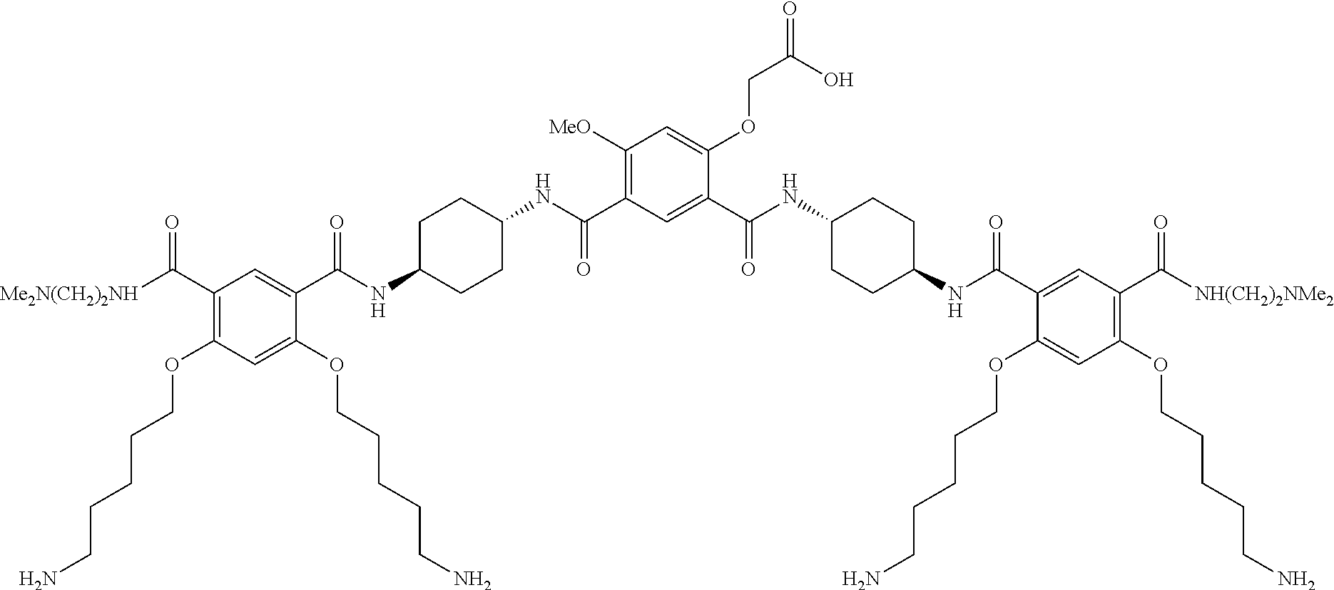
C1(C(NC2CCC(NC(C3=CC(C([NH(CH2)2NMe2])=O)=C(OCCCCCN)C=C3OCCCCCN)=O)CC2)=O)=CC(C(NC2CCC(NC(C3=CC(C([Me2N(CH2)2NH])=O)=C(OCCCCCN)C=C3OCCCCCN)=O)CC2)=O)=C([MeO])C=C1OCC(=O)O
